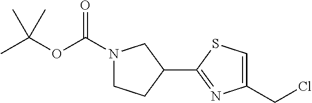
N1(C(OC(C)(C)C)=O)CCC(C2=NC(CCl)=CS2)C1
